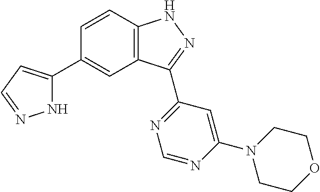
C1=CC2=C(C=C1C1=CC=NN1)C(C1=NC=NC(N3CCOCC3)=C1)=NN2
